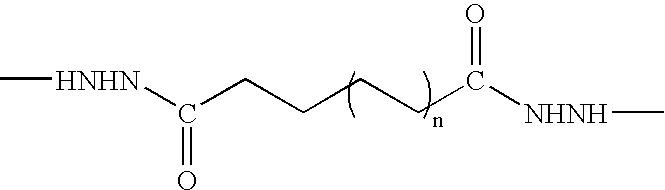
C(C([NHNH]C)=O)CCCC([HNHN]C)=O
